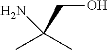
CC(C)(CO)N
